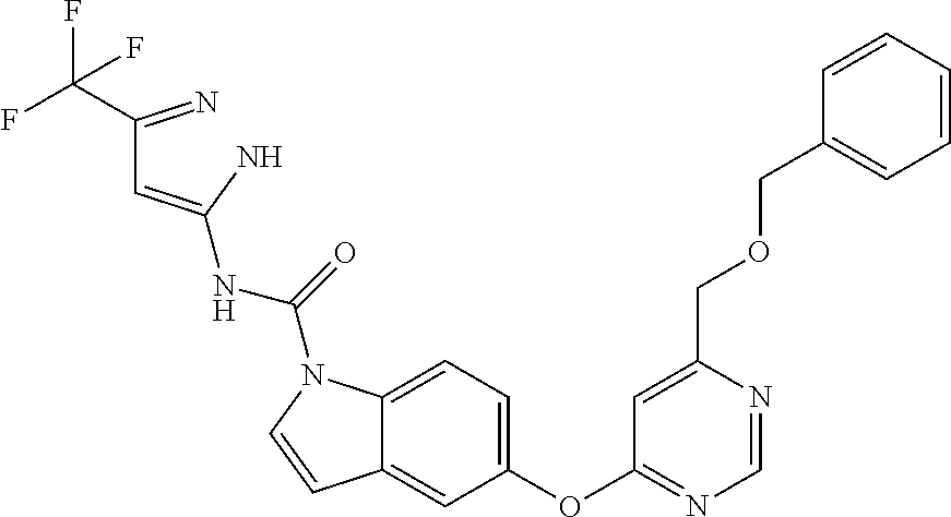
C12=CC(OC3=NC=NC(COCC4=CC=CC=C4)=C3)=CC=C1N(C(NC(=CC(C(F)(F)F)=N)N)=O)C=C2
